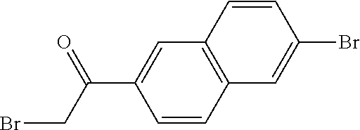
C1=CC2=C(C=C1C(=O)CBr)C=CC(Br)=C2
